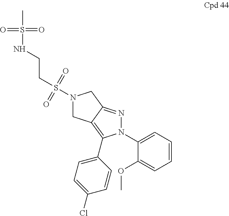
N1(C2=CC=CC=C2OC)N=C2C(=C1C1=CC=C(Cl)C=C1)CN(S(=O)(=O)CCNS(=O)(=O)C)C2
